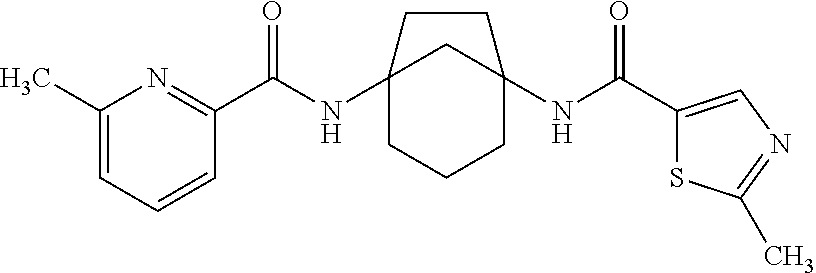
C12(NC(C3=NC(C)=CC=C3)=O)CCCC(NC(C3=CN=C(C)S3)=O)(C1)CC2
